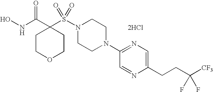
ONC(C1(S(N2CCN(C3=NC=C(CCC([CF3])(F)F)N=C3)CC2)(=O)=O)CCOCC1)=O.[2HCl]
